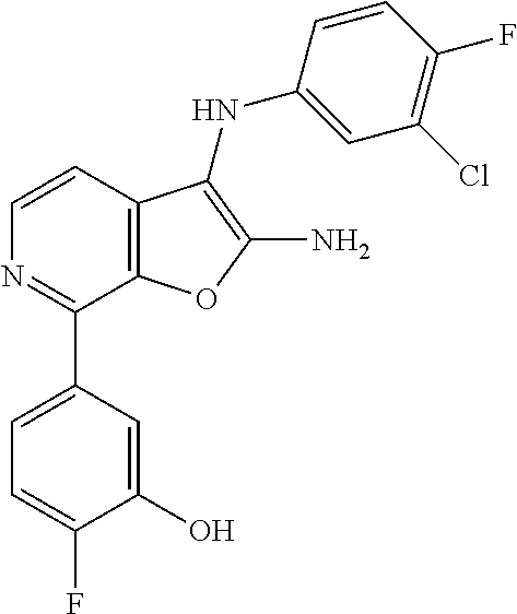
C1=CC2=C(C(C3=CC=C(F)C(O)=C3)=N1)OC(N)=C2NC1=CC(Cl)=C(F)C=C1
